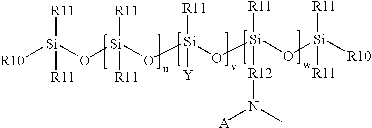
[R10][Si](O[Si](O[Si](O[Si](O[Si]([R10])([R11])[R11])([R11])[R12]N([A])C)([R11])[Y])([R11])[R11])([R11])[R11]
